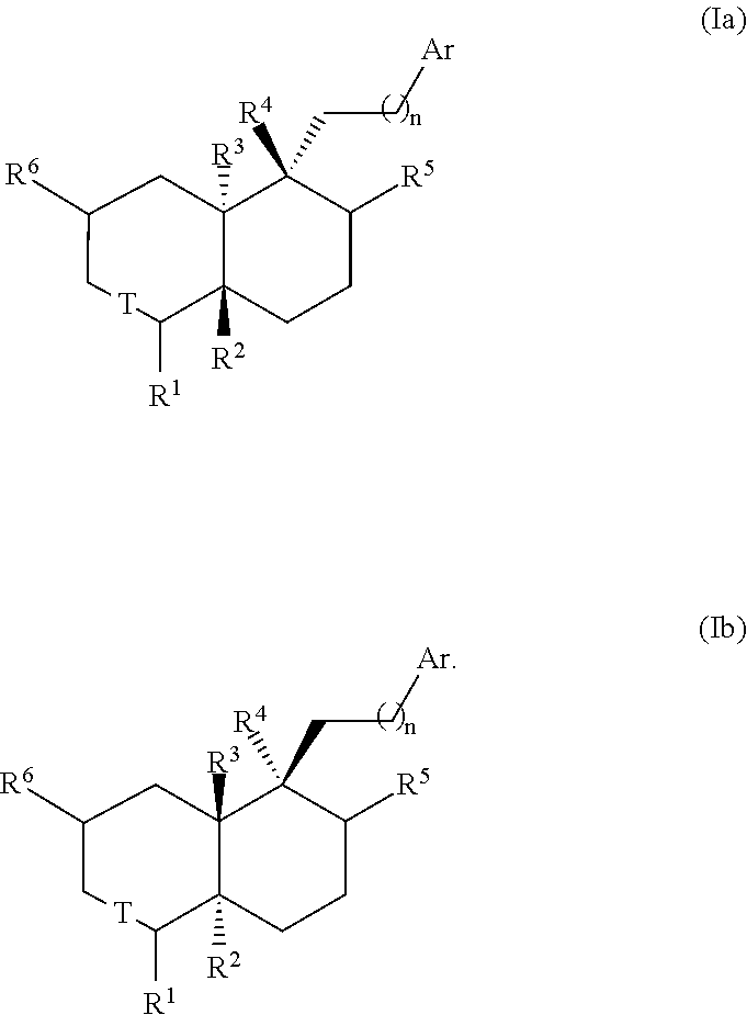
C1([R1])C2([R2])C([R3])(CC([R6])C[T]1)C([R4])(CC[Ar])C([R5])CC2.C1([R1])C2([R2])C([R3])(CC([R6])C[T]1)C([R4])(CC[Ar])C([R5])CC2
